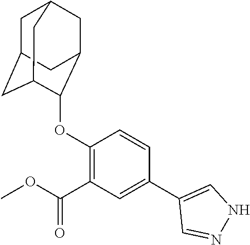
O(C1=C(C(OC)=O)C=C(C2=CNN=C2)C=C1)C1C2CC3CC(CC1C3)C2
